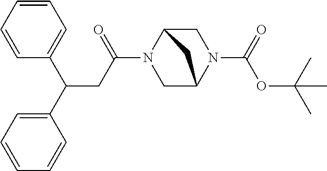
C1=CC(C(C2=CC=CC=C2)CC(N2CC3N(C(=O)OC(C)(C)C)CC2C3)=O)=CC=C1
